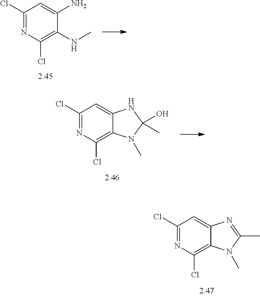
C1(Cl)=NC(Cl)=C(NC)C(N)=C1.C1(Cl)=NC(Cl)=C2C(=C1)NC(O)(C)N2C.C1(Cl)=NC(Cl)=C2C(=C1)N=C(C)N2C
